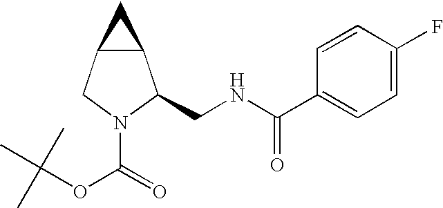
C12C(CN(C(=O)OC(C)(C)C)C1CNC(C1=CC=C(F)C=C1)=O)C2
